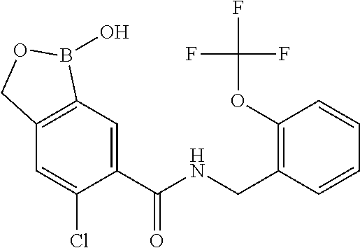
C1=C(C(NCC2=C(OC(F)(F)F)C=CC=C2)=O)C(Cl)=CC2=C1B(O)OC2
